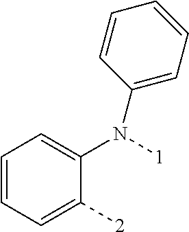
C1=CC=C(N(C2=CC=CC=C2)[1])C([2])=C1
